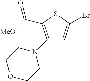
C(C1=C(N2CCOCC2)C=C(Br)S1)([MeO])=O
